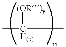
C[CH(x)]([(OR)y])C
